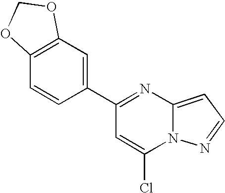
C1(C2=NC3=CC=NN3C(Cl)=C2)=CC2=C(C=C1)OCO2
